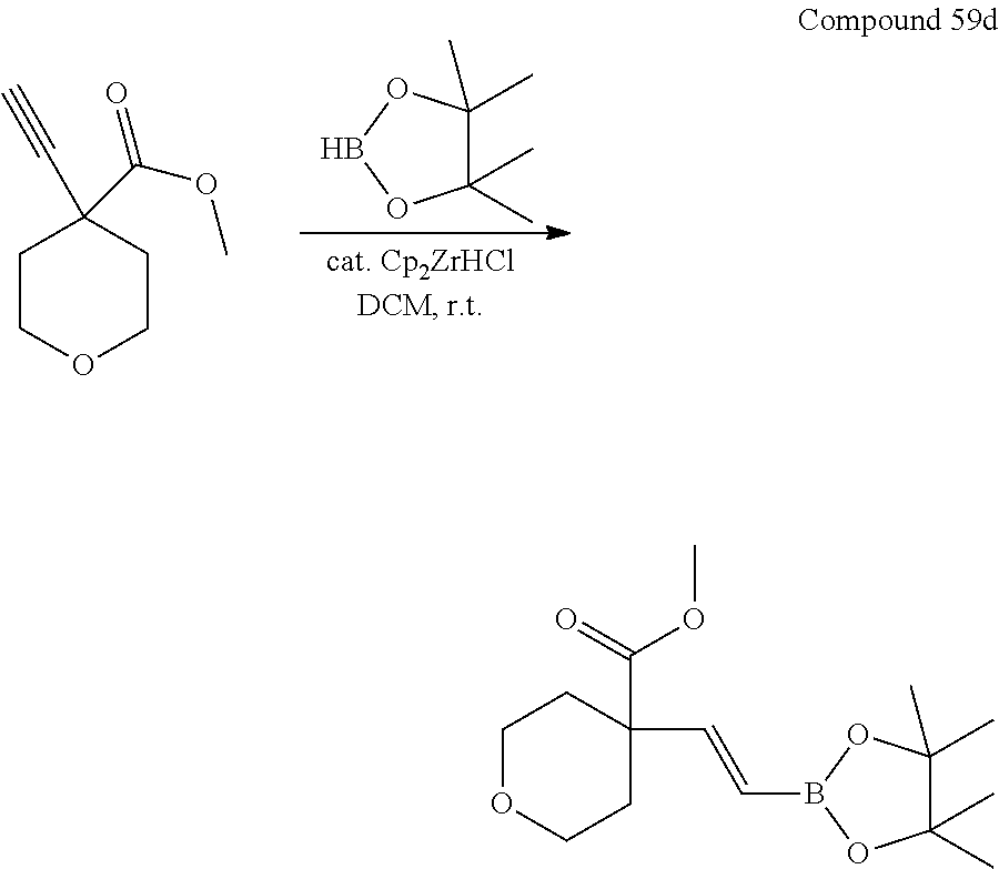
C1COCCC1(C(OC)=O)C#C.C1(C)(C)C(C)(C)OBO1.C1OCCC(C(=O)OC)(C=CB2OC(C)(C)C(C)(C)O2)C1
